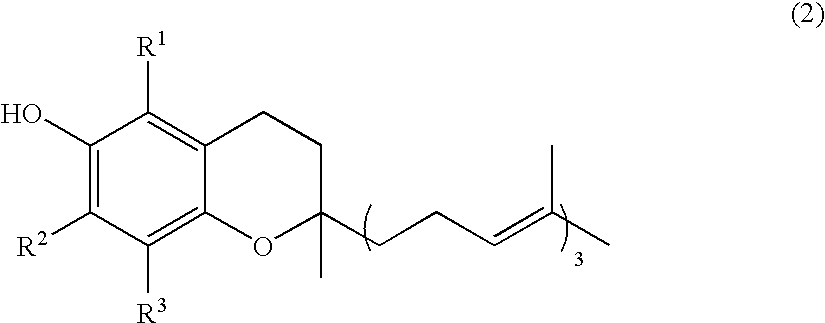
C1(O)=C([R2])C([R3])=C2C(=C1[R1])CCC(CCC=C(C)C)(C)O2
